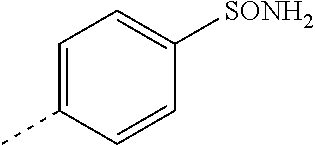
C1=C(C)C=CC([SONH2])=C1
